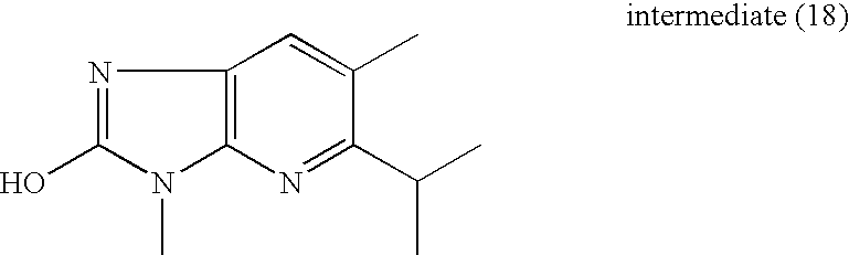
N1=C(O)N(C)C2=C1C=C(C)C(C(C)C)=N2
